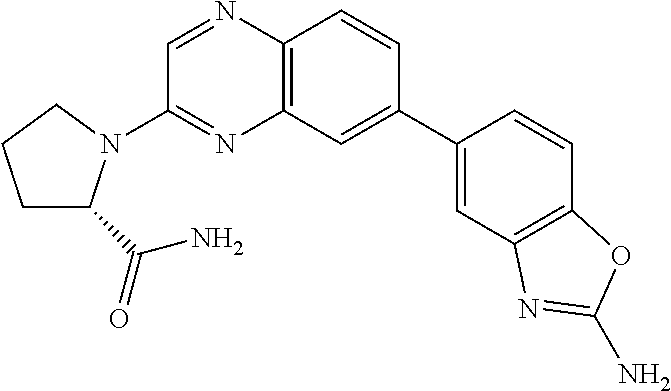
C1(C2=CC3=C(C=C2)N=CC(N2C(C(=O)N)CCC2)=N3)=CC2=C(C=C1)OC(N)=N2
